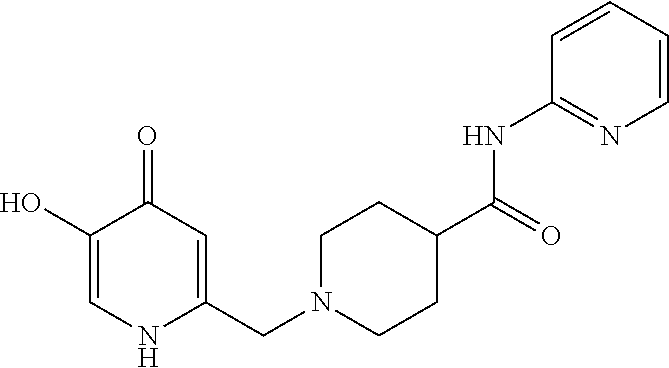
C1(O)=CNC(CN2CCC(C(=O)NC3=NC=CC=C3)CC2)=CC1=O
